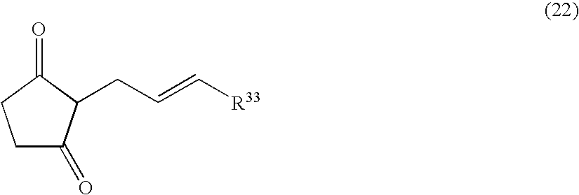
C1C(=O)C(CC=C[R33])C(=O)C1
